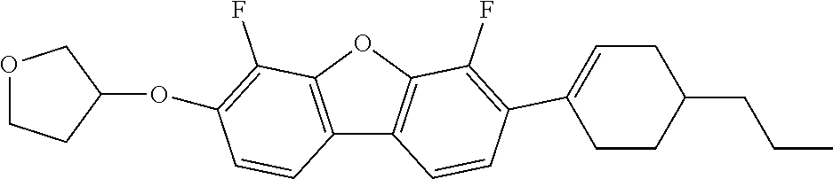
C12=C(OC3=C1C=CC(C1=CCC(CCC)CC1)=C3F)C(F)=C(OC1CCOC1)C=C2
